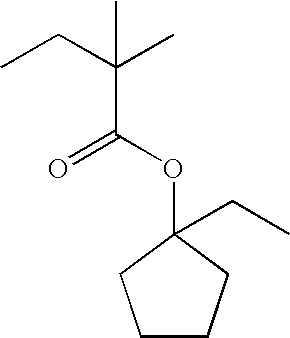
O(C(C(CC)(C)C)=O)C1(CC)CCCC1
